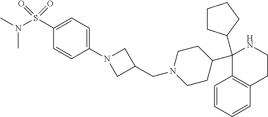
C1(C2CCN(CC3CN(C4=CC=C(S(N(C)C)(=O)=O)C=C4)C3)CC2)(C2CCCC2)C2=C(CCN1)C=CC=C2
